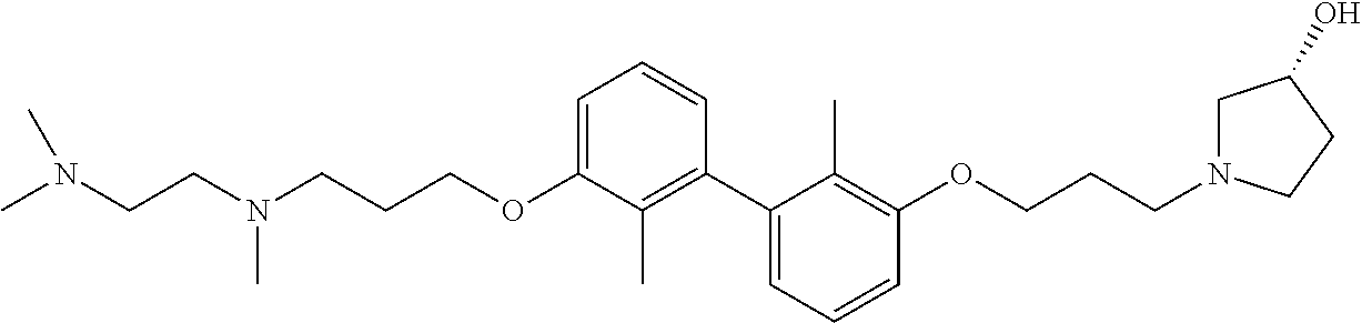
C1=C(OCCCN(CCN(C)C)C)C(C)=C(C2=CC=CC(OCCCN3CC(O)CC3)=C2C)C=C1
